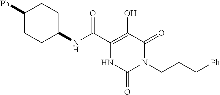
C1(C(=O)NC2CCC([Ph])CC2)=C(O)C(=O)N(CCC[Ph])C(=O)N1
